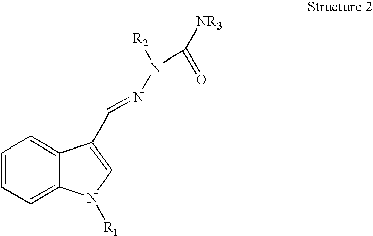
C12=CC=CC=C1N([R1])C=C2C=NN(C([NR3])=O)[R2]
